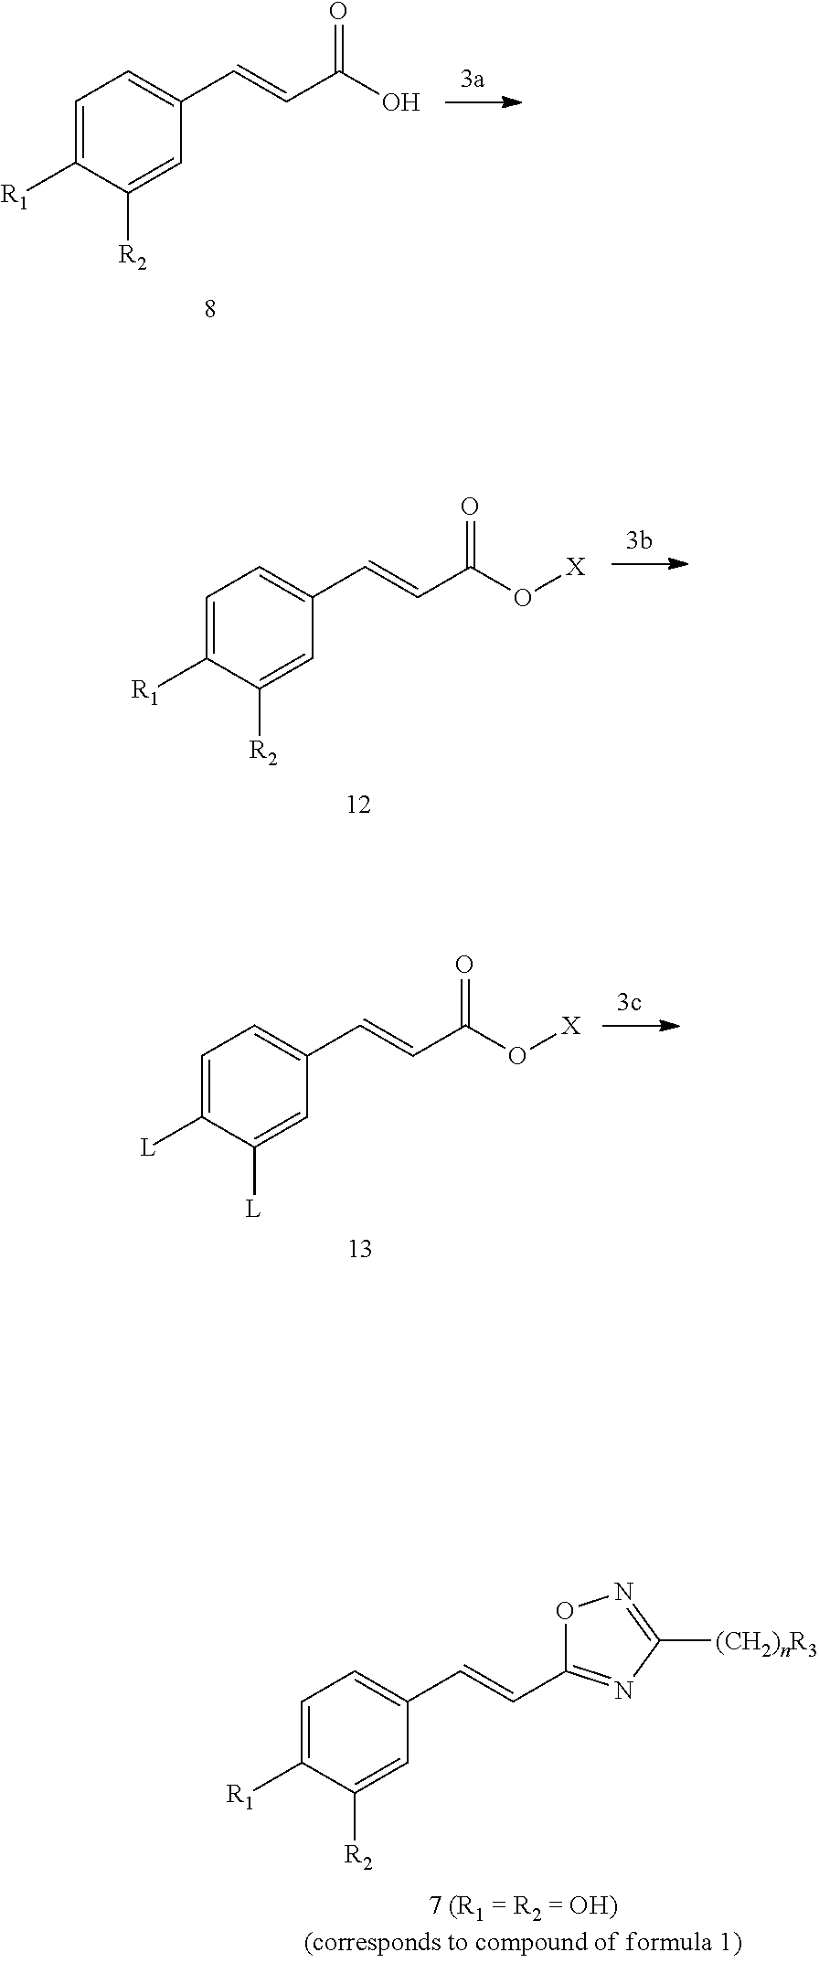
C1=C([R1])C([R2])=CC(C=CC(=O)O)=C1.C1=C([R1])C([R2])=CC(C=CC(=O)O[X])=C1.C1=C([L])C([L])=CC(C=CC(=O)O[X])=C1.C1=C([R1])C([R2])=CC(C=CC2=NC([(CH2)nR3])=NO2)=C1
